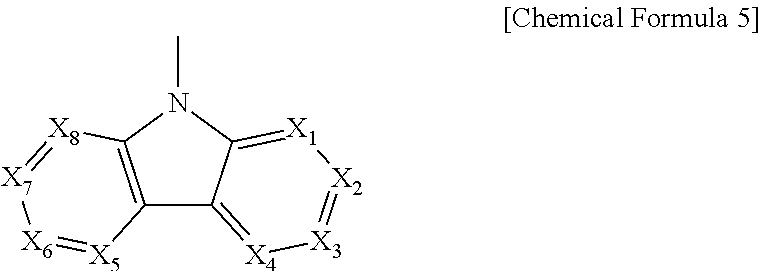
C12=C(N(C)C3=[X1][X2]=[X3][X4]=C13)[X8]=[X7][X6]=[X5]2
